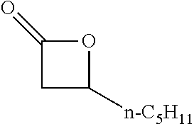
[n-C5H11]C1CC(=O)O1
